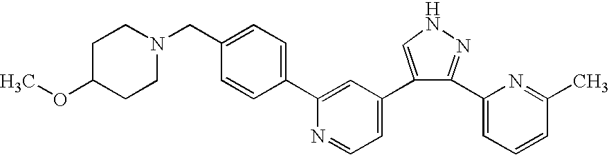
C1(C2=CC(C3=CNN=C3C3=CC=CC(C)=N3)=CC=N2)=CC=C(CN2CCC(OC)CC2)C=C1
